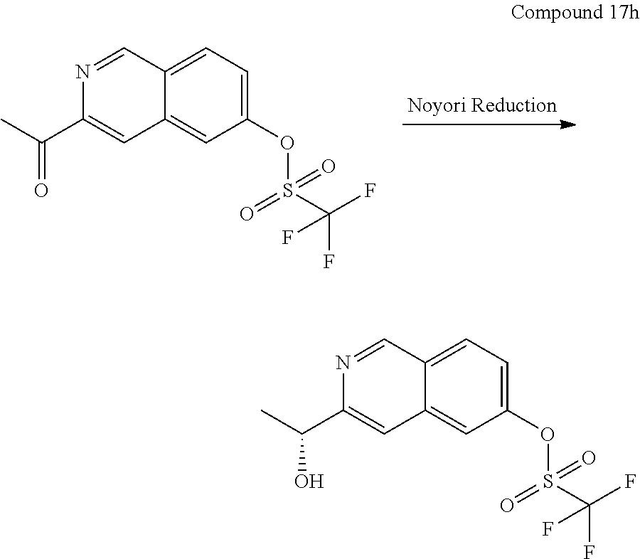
N1=CC2=CC=C(OS(C(F)(F)F)(=O)=O)C=C2C=C1C(C)=O.N1=CC2=CC=C(OS(C(F)(F)F)(=O)=O)C=C2C=C1C(C)O
